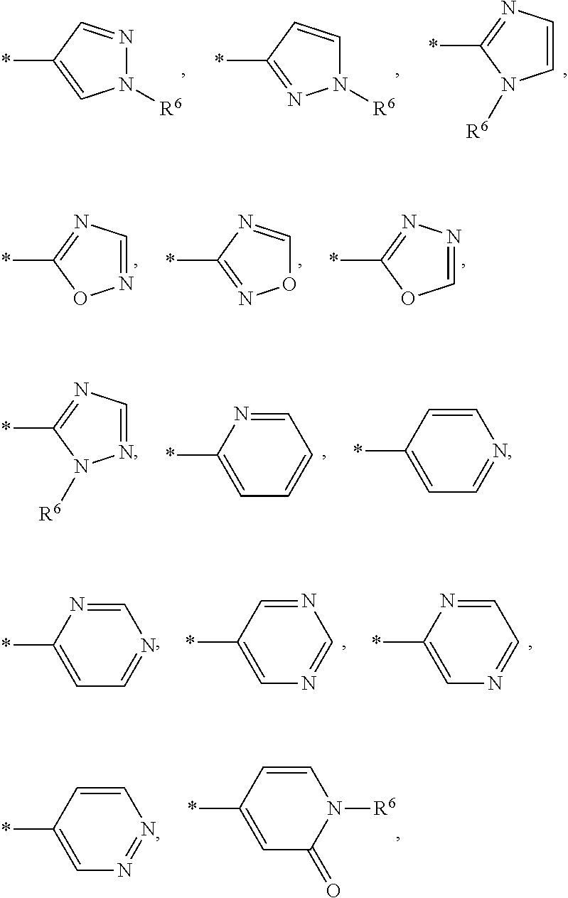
N1=CN=C(*)O1.O1C=NC(*)=N1.C1=NN=C(*)O1.C1=CN=C(*)N1[R6].N1([R6])C=CC(*)=N1.N1([R6])N=CC(*)=C1.C1(*)=CC=NC=C1.C1(*)=CC=CC=N1.N1=CN=C(*)N1[R6].C1(*)=CC=NC=N1.C1(*)=CN=CN=C1.C1(*)=CN=CC=N1.C1(*)=CC(=O)N([R6])C=C1.C1(*)=CN=NC=C1
